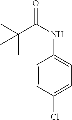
C1=CC(Cl)=CC=C1NC(C(C)(C)C)=O
